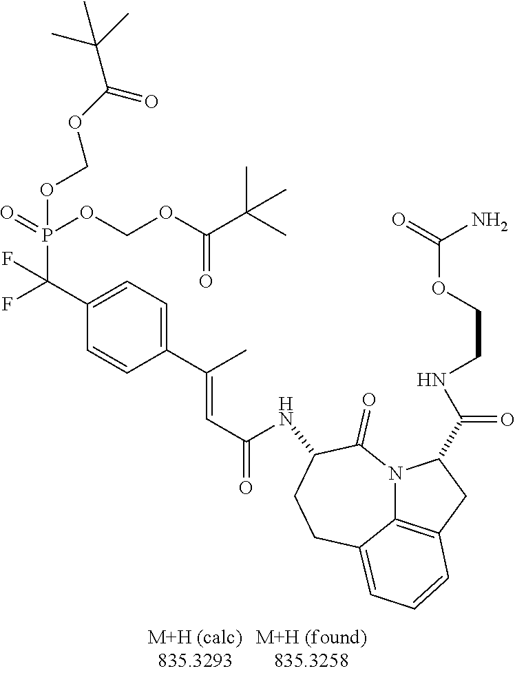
C1(C(F)(P(=O)(OCOC(=O)C(C)(C)C)OCOC(C(C)(C)C)=O)F)=CC=C(C(C)=CC(=O)NC2C(=O)N3C4=C(CC3C(=O)NCCOC(N)=O)C=CC=C4CC2)C=C1
